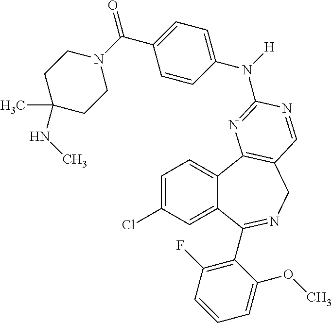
C1=C(Cl)C=C2C(=C1)C1=C(CN=C2C2=C(F)C=CC=C2OC)C=NC(N([H])C2=CC=C(C(=O)N3CCC(C)(NC)CC3)C=C2)=N1
